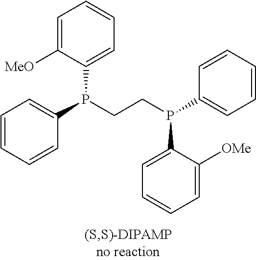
C1=CC=CC(P(CCP(C2=CC=CC=C2)C2=CC=CC=C2[OMe])C2=CC=CC=C2[MeO])=C1
